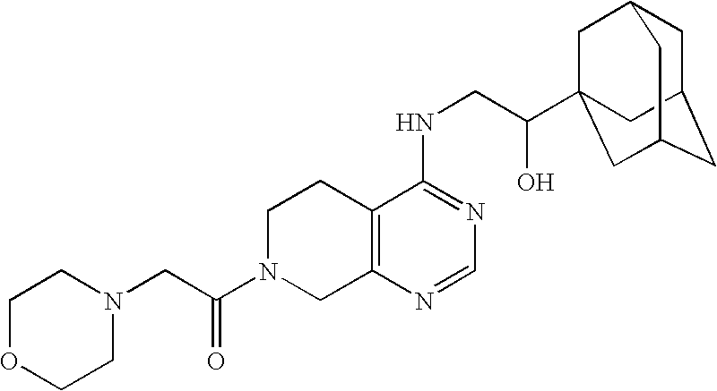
N1(CC(N2CC3=C(CC2)C(NCC(O)C24CC5CC(CC(C2)C5)C4)=NC=N3)=O)CCOCC1
